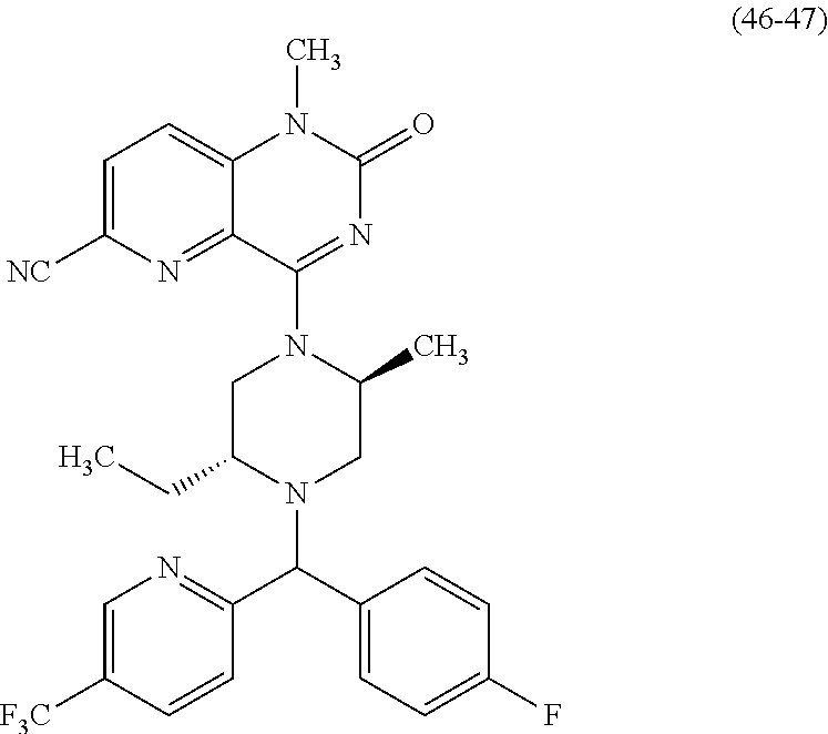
C1=C([NC])N=C2C(=C1)N(C)C(=O)N=C2N1CC(CC)N(C(C2=CC=C(F)C=C2)C2=NC=C([F3C])C=C2)CC1C
